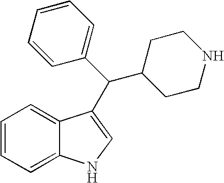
C1=CC=C2C(=C1)C(C(C1=CC=CC=C1)C1CCNCC1)=CN2
